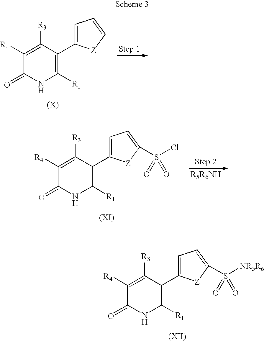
C1([R4])=C([R3])C(C2=CC=C[Z]2)=C([R1])NC1=O.C1([R4])=C([R3])C(C2=CC=C(S(=O)(=O)Cl)[Z]2)=C([R1])NC1=O.C1([R4])=C([R3])C(C2=CC=C(S(=O)(=O)[NR5R6])[Z]2)=C([R1])NC1=O
